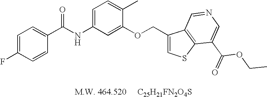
C1=C(F)C=CC(C(NC2=CC=C(C)C(OCC3=CSC4=C3C=NC=C4C(=O)OCC)=C2)=O)=C1
